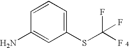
C1=CC(N)=CC(SC(F)(F)F)=C1
